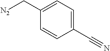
[N2]CC1=CC=C(C#N)C=C1
